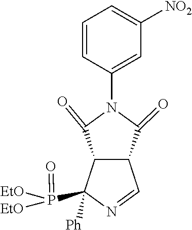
C1=CC(N2C(=O)C3C=NC(P(=O)([EtO])[EtO])([Ph])C3C2=O)=CC([NO2])=C1
